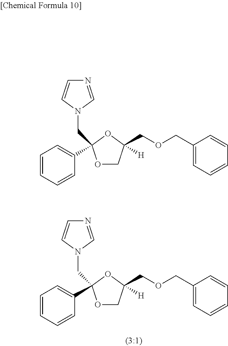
O1CC(COCC2=CC=CC=C2)([H])OC1(CN1C=NC=C1)C1=CC=CC=C1.O1CC(COCC2=CC=CC=C2)([H])OC1(CN1C=NC=C1)C1=CC=CC=C1
